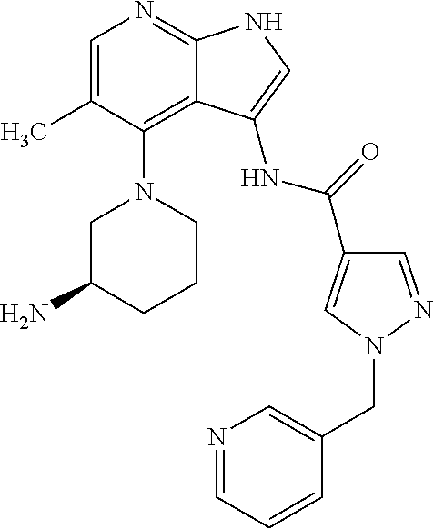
C1=C(C)C(N2CC(N)CCC2)=C2C(=N1)NC=C2NC(C1=CN(CC2=CN=CC=C2)N=C1)=O
